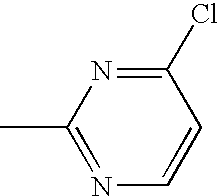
CC1=NC=CC(Cl)=N1
